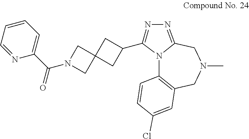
N12C3=C(CN(C)CC1=NN=C2C1CC2(C1)CN(C(C1=CC=CC=N1)=O)C2)C=C(Cl)C=C3
